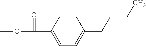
COC(=O)C1=CC=C(CCCC)C=C1
